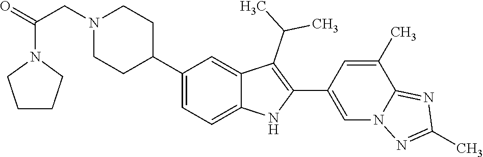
C1(C2CCN(CC(N3CCCC3)=O)CC2)=CC=C2C(=C1)C(C(C)C)=C(C1=CN3C(=NC(C)=N3)C(C)=C1)N2
